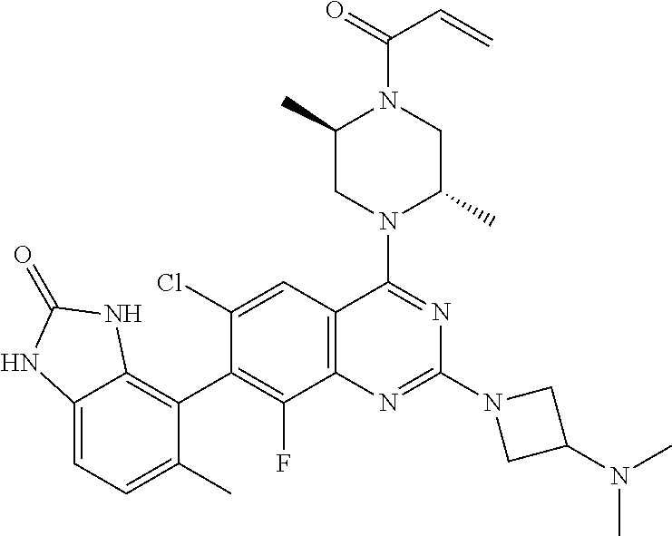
C12=C(C=C(Cl)C(C3=C4C(=CC=C3C)NC(=O)N4)=C1F)C(N1C(C)CN(C(C=C)=O)C(C)C1)=NC(N1CC(N(C)C)C1)=N2
